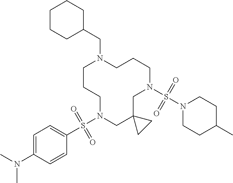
C1CCN(S(C2=CC=C(N(C)C)C=C2)(=O)=O)CC2(CN(S(N3CCC(C)CC3)(=O)=O)CCCN1CC1CCCCC1)CC2
